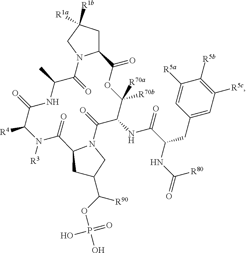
C12CC([R1b])([R1a])CN1C(=O)C(C)NC(=O)C([R4])N([R3])C(=O)C1N(C(=O)C(NC(=O)C(CC3=CC([R5c])=C([R5b])C([R5a])=C3)NC(=O)[R80])C([R70a])([R70b])OC2=O)CC(C(OP(O)(O)=O)[R90])C1
